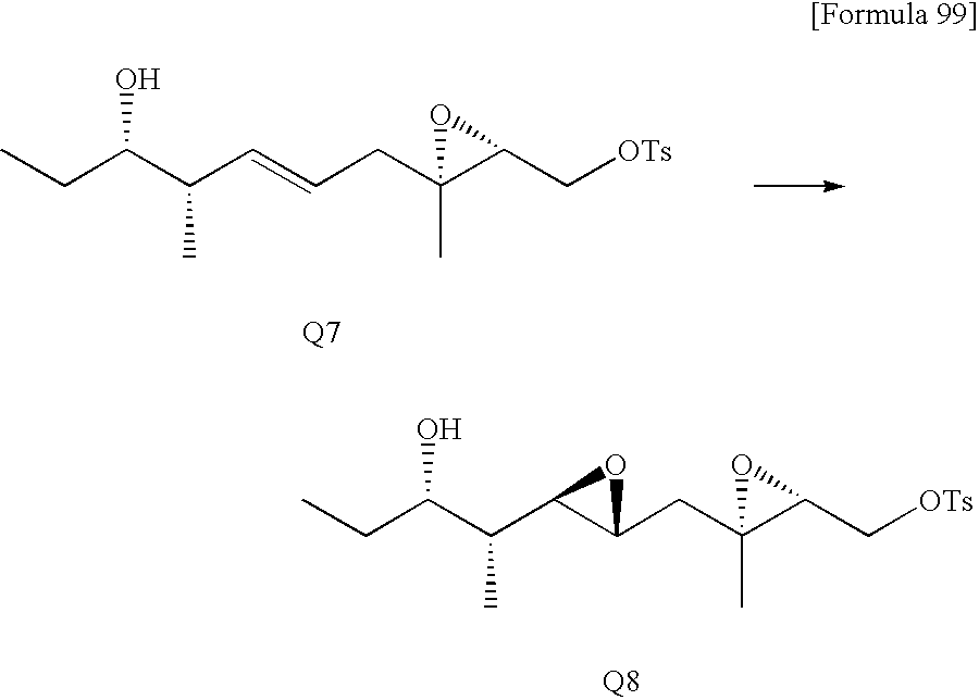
CCC(C(C1C(CC2(C)C(C[OTs])O2)O1)C)O.[Q8].[Q7].CCC(C(C=CCC1(C)C(C[OTs])O1)C)O
